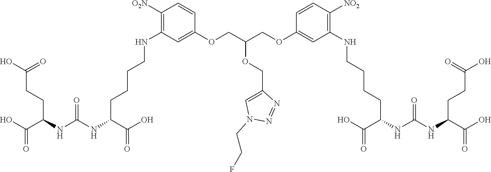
C1(NCCCCC(NC(NC(C(O)=O)CCC(O)=O)=O)C(O)=O)=C([O2N])C=CC(OCC(COC2=CC(NCCCCC(C(O)=O)NC(NC(C(O)=O)CCC(O)=O)=O)=C([NO2])C=C2)OCC2=CN(CCF)N=N2)=C1
